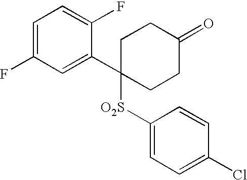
C1=C(F)C=C(C2([O2S]C3=CC=C(Cl)C=C3)CCC(=O)CC2)C(F)=C1
